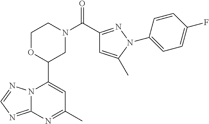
N12C(=NC=N1)N=C(C)C=C2C1CN(C(=O)C2=NN(C3=CC=C(F)C=C3)C(C)=C2)CCO1
